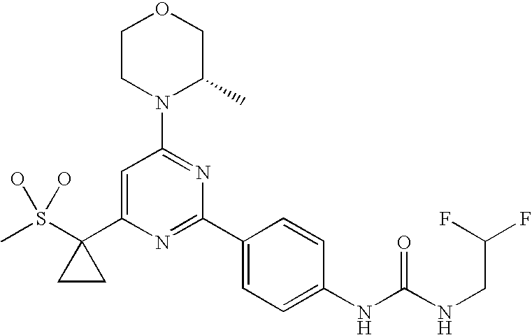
CS(C1(C2=CC(N3C(C)COCC3)=NC(C3=CC=C(NC(NCC(F)F)=O)C=C3)=N2)CC1)(O)O
